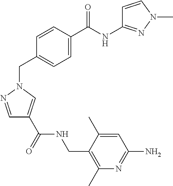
C1=CC(CN2N=CC(C(NCC3=C(C)N=C(N)C=C3C)=O)=C2)=CC=C1C(NC1=NN(C)C=C1)=O
